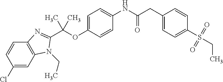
C1=C(OC(C)(C)C2=NC3=C(C=C(Cl)C=C3)N2CC)C=CC(NC(CC2=CC=C(S(=O)(=O)CC)C=C2)=O)=C1
